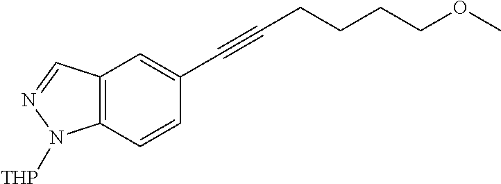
C12=C(C=CC(C#CCCCCOC)=C1)N([THP])N=C2
